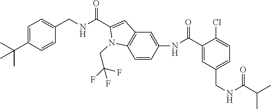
C1=C(NC(C2=CC(CNC(=O)C(C)C)=CC=C2Cl)=O)C=CC2=C1C=C(C(NCC1=CC=C(C(C)(C)C)C=C1)=O)N2CC(F)(F)F
